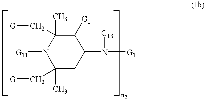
[G11]N1C(C)(C[G])C([G1])C(N([G14])[G13])CC1(C[G])C
